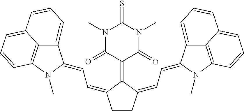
C1CC(=CC=C2C3=CC=CC4=CC=CC(=C34)N2C)C(=C2C(=O)N(C)C(=S)N(C)C2=O)C1=CC=C1C2=CC=CC3=CC=CC(=C23)N1C
